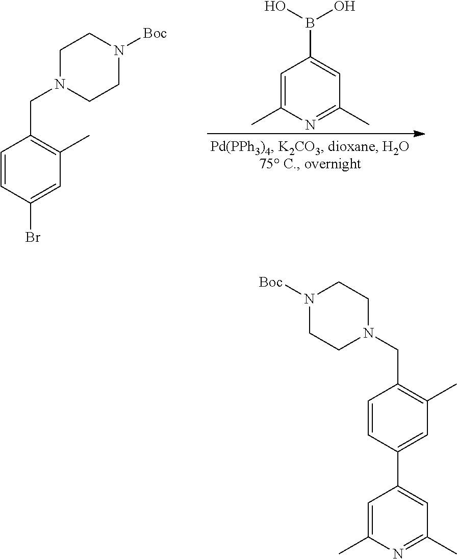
C1=C(C)N=C(C)C=C1B(O)O.C1=CC(Br)=CC(C)=C1CN1CCN([Boc])CC1.C1(C)=C(CN2CCN([Boc])CC2)C=CC(C2=CC(C)=NC(C)=C2)=C1
